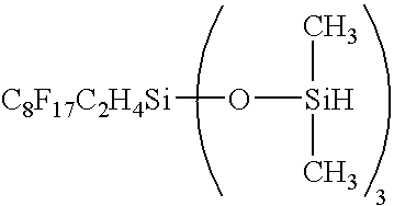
[C8F17C2H4Si]O[Si](C)C
